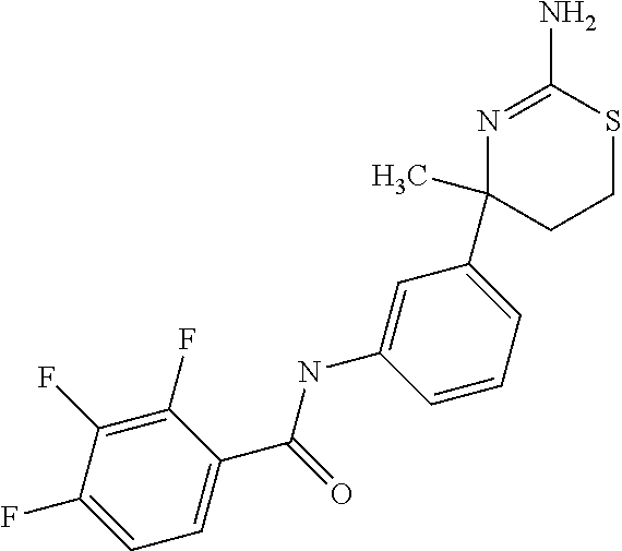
N(C1=CC(C2(C)CCSC(N)=N2)=CC=C1)C(=O)C1=CC=C(F)C(F)=C1F
